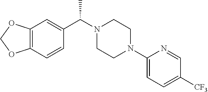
C12=C(C=CC(C(N3CCN(C4=CC=C([CF3])C=N4)CC3)C)=C1)OCO2
